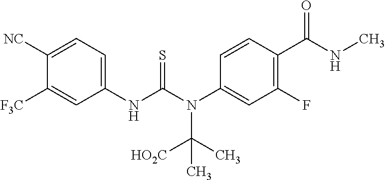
C1([NC])=CC=C(NC(N(C2=CC(F)=C(C(NC)=O)C=C2)C([HO2C])(C)C)=S)C=C1[F3C]
